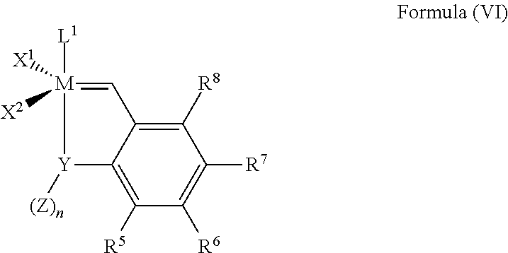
C1([R5])=C2[Y]([(Z)n])[M]([X2])([X1])([L1])=CC2=C([R8])C([R7])=C1[R6]
